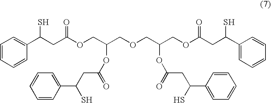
C1=CC=CC(C(CC(OCC(COCC(COC(CC(C2=CC=CC=C2)S)=O)OC(CC(C2=CC=CC=C2)S)=O)OC(CC(C2=CC=CC=C2)S)=O)=O)S)=C1
